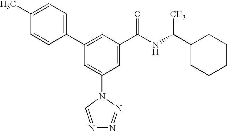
C1(C2=CC(C(NC(C3CCCCC3)C)=O)=CC(N3C=NN=N3)=C2)=CC=C(C)C=C1
